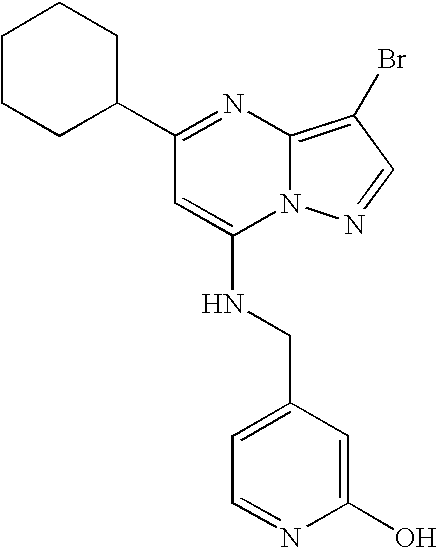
C1(C2=NC3=C(Br)C=NN3C(NCC3=CC=NC(O)=C3)=C2)CCCCC1
